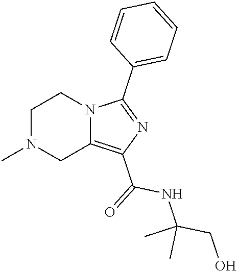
C1N(C)CC2=C(C(=O)NC(CO)(C)C)N=C(C3=CC=CC=C3)N2C1
